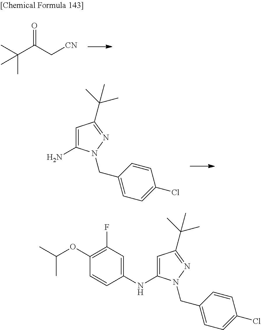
C(C(C[CN])=O)(C)(C)C.C1=C(N)N(CC2=CC=C(Cl)C=C2)N=C1C(C)(C)C.C1=C(NC2=CC(F)=C(OC(C)C)C=C2)N(CC2=CC=C(Cl)C=C2)N=C1C(C)(C)C
